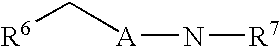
[R6]C[A]N[R7]
